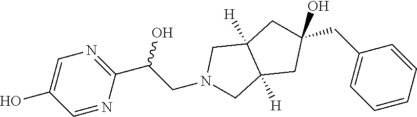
C1(O)(CC2=CC=CC=C2)CC2([H])C([H])(CN(CC(C3=NC=C(O)C=N3)O)C2)C1
